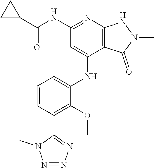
N(C1=NC2=C(C(NC3=CC=CC(C4=NN=NN4C)=C3OC)=C1)C(=O)N(C)N2)C(C1CC1)=O
